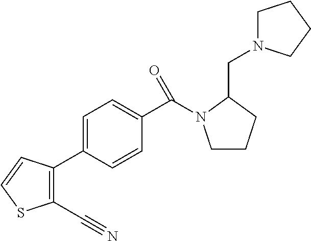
C1(C#N)=C(C2=CC=C(C(=O)N3CCCC3CN3CCCC3)C=C2)C=CS1
